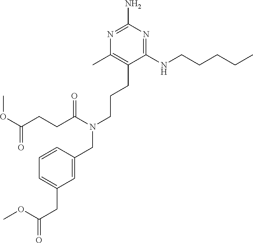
C1(NCCCCC)=NC(N)=NC(C)=C1CCCN(CC1=CC(CC(=O)OC)=CC=C1)C(CCC(OC)=O)=O
